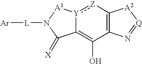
C12=C(O)C3=C([Z]:[Y]1[A1]N([L][Ar])C2=[X])[A2][Q]=N3
